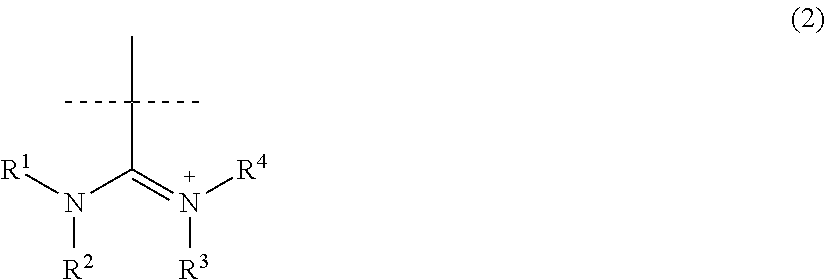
N([R2])([R1])C(=N([R4])[R3])C(C)(C)C
